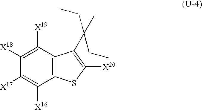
C1([X18])=C([X19])C2=C(C([X16])=C1[X17])SC([X20])=C2C(C)(CC)CC
